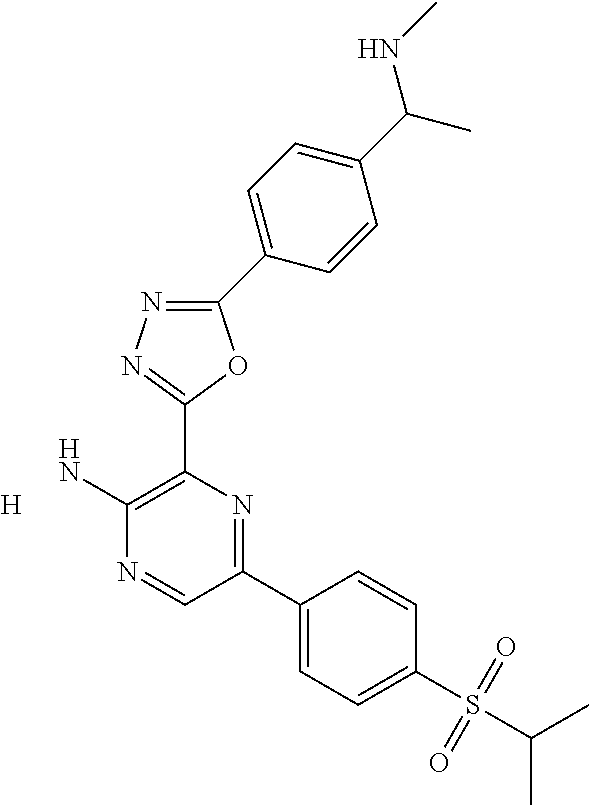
[H].C1(C2=CC=C(C(C)NC)C=C2)=NN=C(C2=C(N)N=CC(C3=CC=C(S(C(C)C)(=O)=O)C=C3)=N2)O1
